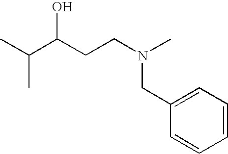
CC(C(CCN(C)CC1=CC=CC=C1)O)C
